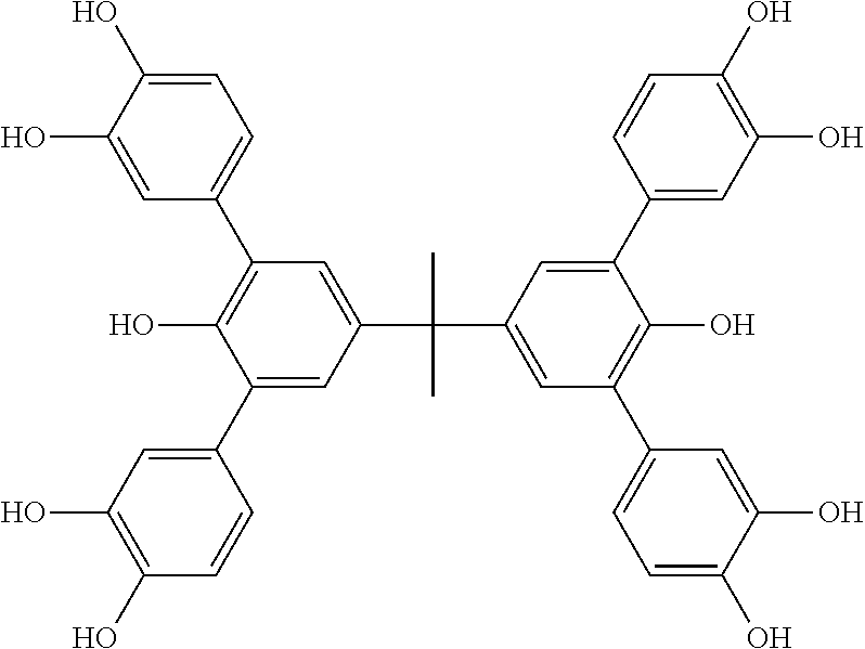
C1=C(O)C(O)=CC=C1C1=C(O)C(C2=CC(O)=C(O)C=C2)=CC(C(C)(C)C2=CC(C3=CC=C(O)C(O)=C3)=C(O)C(C3=CC(O)=C(O)C=C3)=C2)=C1
